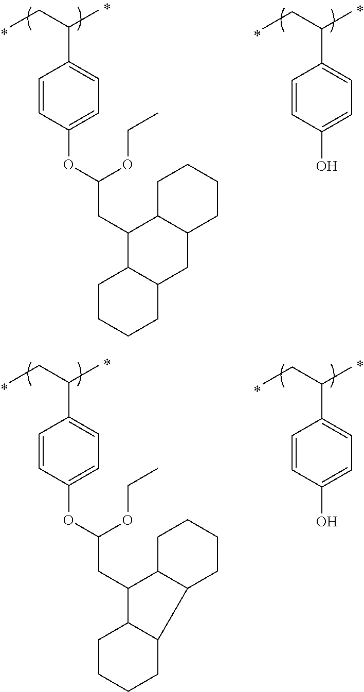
C1=CC(O)=CC=C1C(CC)C.C1=CC(OC(OCC)CC2C3C(CC4C2CCCC4)CCCC3)=CC=C1C(CC)C.C1=CC(O)=CC=C1C(CC)C.C1=CC(OC(OCC)CC2C3C(C4C2CCCC4)CCCC3)=CC=C1C(CC)C
